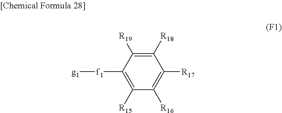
C1([f1][g1])=C([R15])C([R16])=C([R17])C([R18])=C1[R19]
